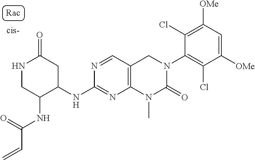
C1(NC2C(NC(=O)C=C)CNC(=O)C2)=NC2=C(C=N1)CN(C1=C(Cl)C([OMe])=CC([OMe])=C1Cl)C(=O)N2C
